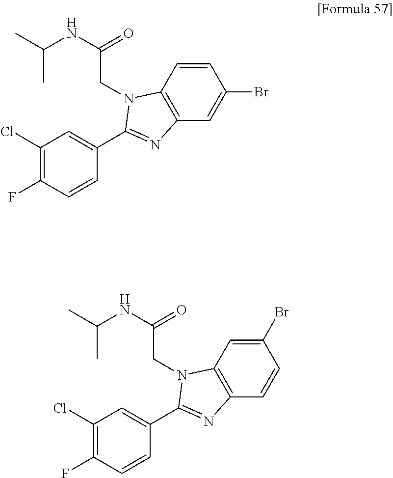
C1(Cl)=C(F)C=CC(C2=NC3=C(C=CC(Br)=C3)N2CC(NC(C)C)=O)=C1.C1(Cl)=C(F)C=CC(C2=NC3=C(C=C(Br)C=C3)N2CC(NC(C)C)=O)=C1
